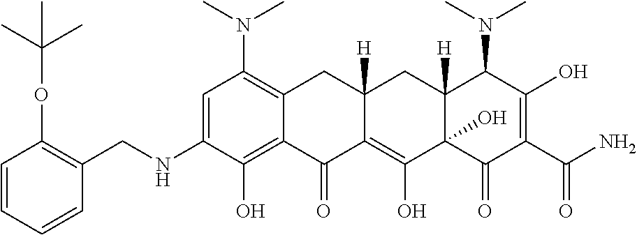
C1=C(NCC2=C(OC(C)(C)C)C=CC=C2)C(O)=C2C(=C1N(C)C)CC1([H])C(=C(O)C3(O)C([H])(C1)C(N(C)C)C(O)=C(C(N)=O)C3=O)C2=O
